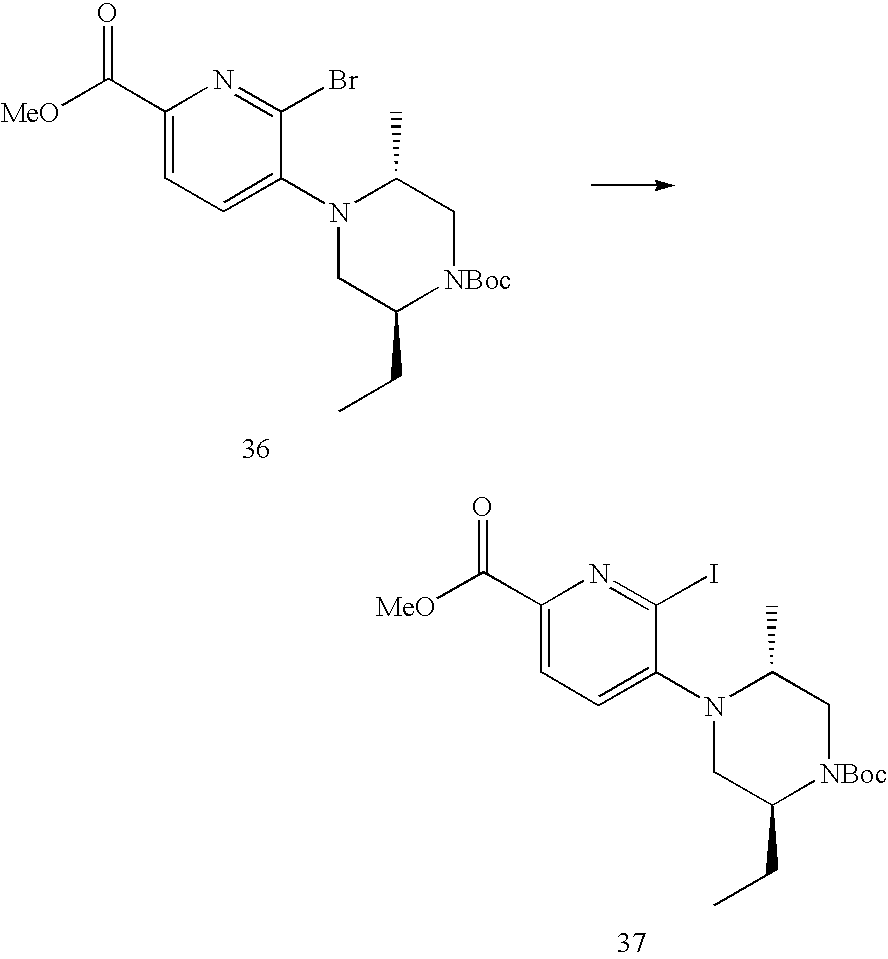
C1(C([MeO])=O)=CC=C(N2CC(CC)[NBoc]CC2C)C(I)=N1.C1(C([MeO])=O)=CC=C(N2CC(CC)[NBoc]CC2C)C(Br)=N1
